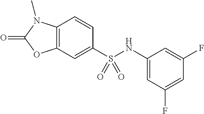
C1=CC2=C(C=C1S(NC1=CC(F)=CC(F)=C1)(=O)=O)OC(=O)N2C
